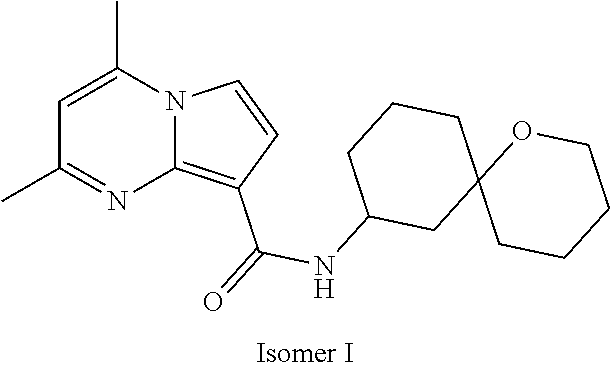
C1=C(C)N2C(=C(C(=O)NC3CC4(CCC3)CCCCO4)C=C2)N=C1C
